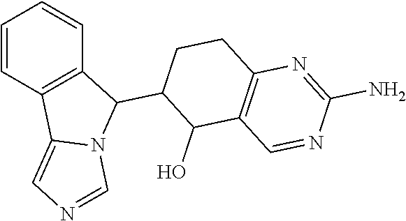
C1=CC2=C(C=C1)C(C1CCC3=C(C1O)C=NC(N)=N3)N1C2=CN=C1
